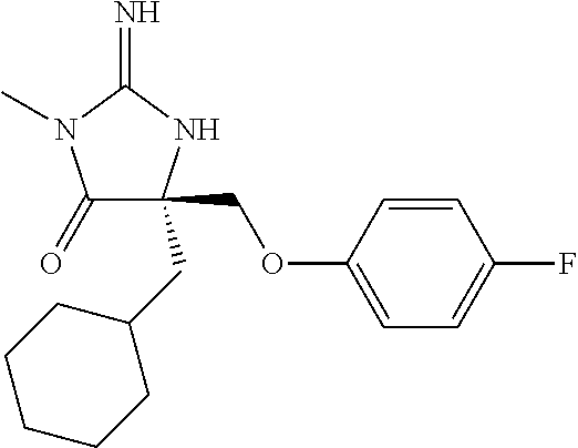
C1(=O)C(CC2CCCCC2)(COC2=CC=C(F)C=C2)NC(=N)N1C
